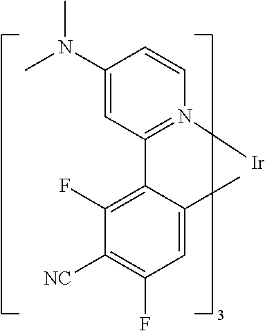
C1(N(C)C)=CC(C2=C(F)C([NC])=C(F)C=C2C)=N([Ir])C=C1
